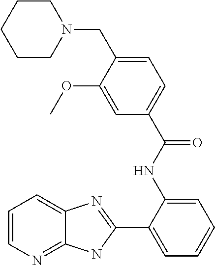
C1(C2=CC=CC=C2NC(C2=CC=C(CN3CCCCC3)C(OC)=C2)=O)=NC2=CC=CN=C2N1
